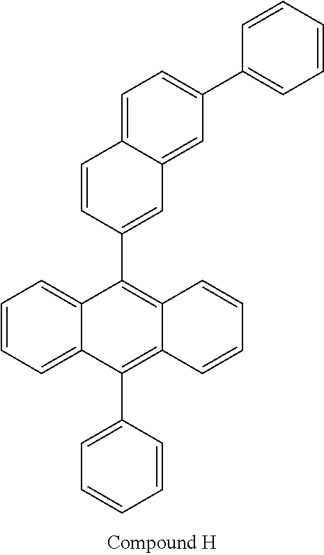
C1=CC(C2=C3C(=C(C4=CC=CC=C4)C4=CC=CC=C24)C=CC=C3)=CC2=CC(C3=CC=CC=C3)=CC=C12
